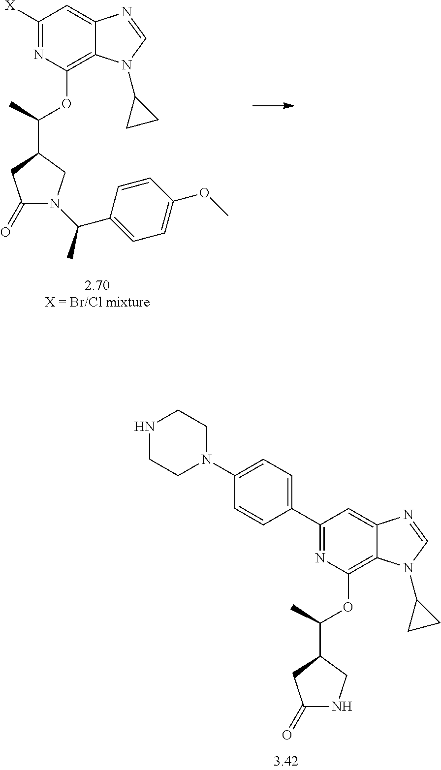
[X]C1=NC(OC(C2CC(=O)N(C(C)C3=CC=C(OC)C=C3)C2)C)=C2C(=C1)N=CN2C1CC1.C1=C(N2CCNCC2)C=CC(C2=NC(OC(C3CC(=O)NC3)C)=C3C(=C2)N=CN3C2CC2)=C1
